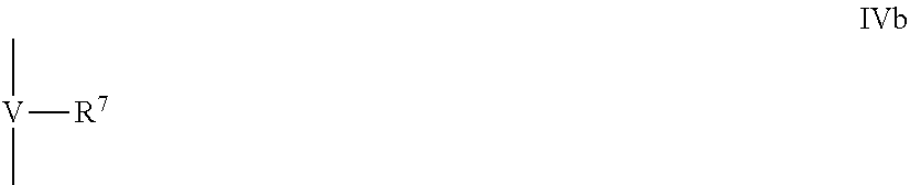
C[V](C)[R7]
